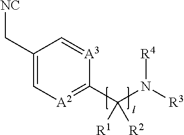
C1(C[NC])=C[A2]=C(C(N([R3])[R4])([R1])[R2])[A3]=C1
